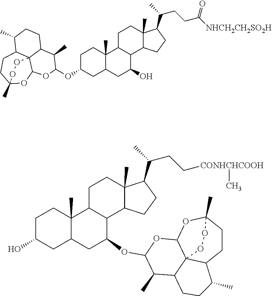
C12(C)C(CC(OC3C(C)C4C56C(OC(C)(CCC5C(C)CC4)OO6)O3)CC1)CC(O)C1C2CCC2(C)C1CCC2C(C)CCC([NHCH2CH2SO2H])=O.C12(C)C(CC(OC3OC4OC5(C)CCC6C4(C(C3C)CCC6C)OO5)C3C1CCC1(C)C3CCC1C(C)CC[CONHCHCOOH]C)CC(O)CC2
